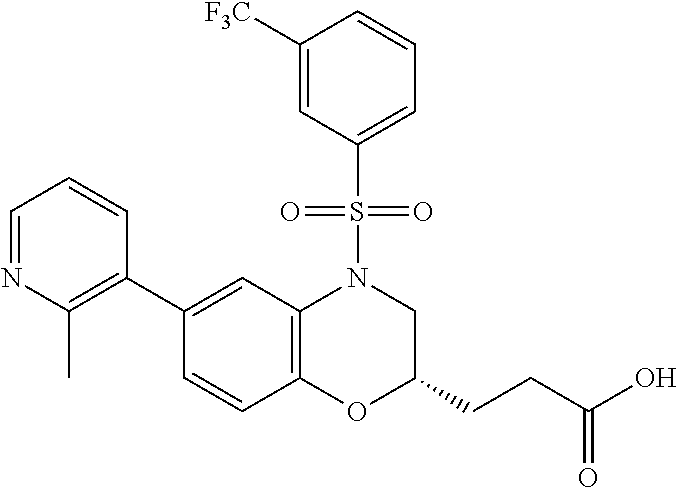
C1(C2=C(C)N=CC=C2)=CC2=C(C=C1)OC(CCC(O)=O)CN2S(C1=CC=CC([F3C])=C1)(=O)=O
